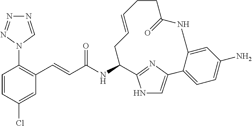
C(C(NC1C2=NC(=CN2)C2=CC=C(N)C=C2NC(=O)CCC=CC1)=O)=CC1=C(N2C=NN=N2)C=CC(Cl)=C1
